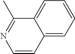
C12=CC=CC=C1C(C)=NC=C2
